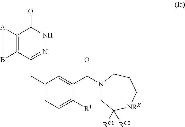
C12=C(C(CC3=CC=C([R1])C(C(N4CC([RC2])([RC1])[NRX]CCC4)=O)=C3)=NNC1=O)B[A]2
